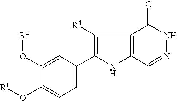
C1(O[R2])=CC(C2=C([R4])C3=C(N2)C=NNC3=O)=CC=C1O[R1]
